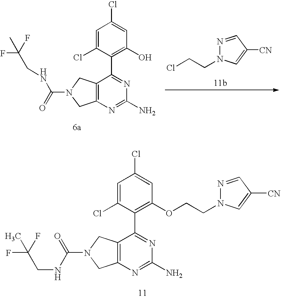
ClCCN1N=CC([CN])=C1.C12=C(CN(C(=O)NCC(F)(F)C)C1)C(C1=C(O)C=C(Cl)C=C1Cl)=NC(N)=N2.C12=C(CN(C(NCC(F)(F)C)=O)C1)C(C1=C(OCCN3N=CC([CN])=C3)C=C(Cl)C=C1Cl)=NC(N)=N2
